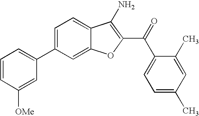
C1=CC([OMe])=CC(C2=CC=C3C(=C2)OC(C(C2=CC=C(C)C=C2C)=O)=C3N)=C1
